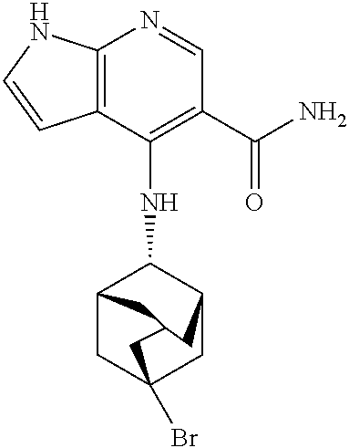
C12=C(C(NC3C4CC5(Br)CC3CC(C4)C5)=C(C(=O)N)C=N1)C=CN2
